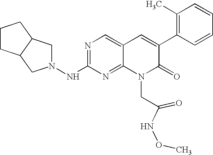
N1=C(NN2CC3C(C2)CCC3)N=C2C(=C1)C=C(C1=C(C)C=CC=C1)C(=O)N2CC(=O)NOC
